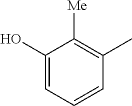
C1(O)=CC=CC(C)=C1[Me]
